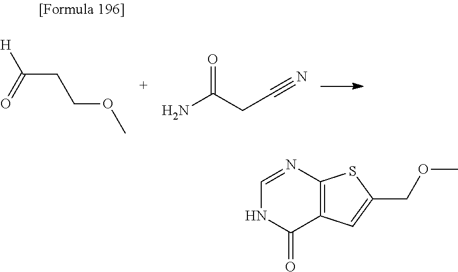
C(CCOC)(=O)[H].NC(CC#N)=O.C12=C(N=CNC1=O)SC(COC)=C2
